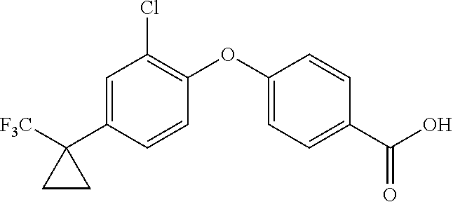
C1=C(C2([F3C])CC2)C=CC(OC2=CC=C(C(O)=O)C=C2)=C1Cl
